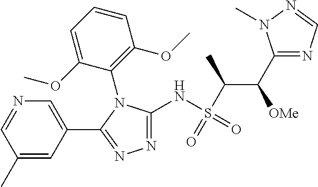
C1(NS(C(C(C2=NC=NN2C)[OMe])C)(=O)=O)=NN=C(C2=CN=CC(C)=C2)N1C1=C(OC)C=CC=C1OC
